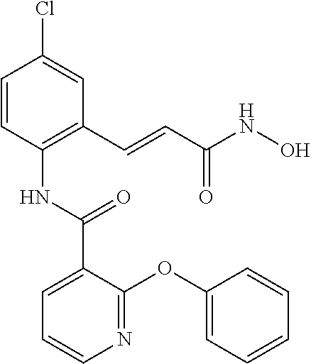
C1=CC(Cl)=CC(C=CC(NO)=O)=C1NC(=O)C1=CC=CN=C1OC1=CC=CC=C1
